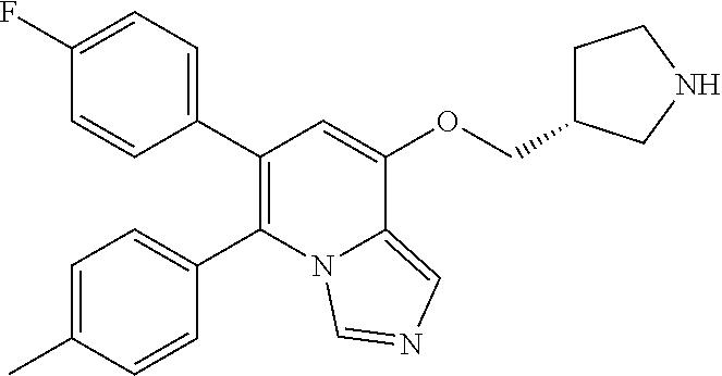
C1=C(C)C=CC(C2=C(C3=CC=C(F)C=C3)C=C(OCC3CCNC3)C3=CN=CN23)=C1
